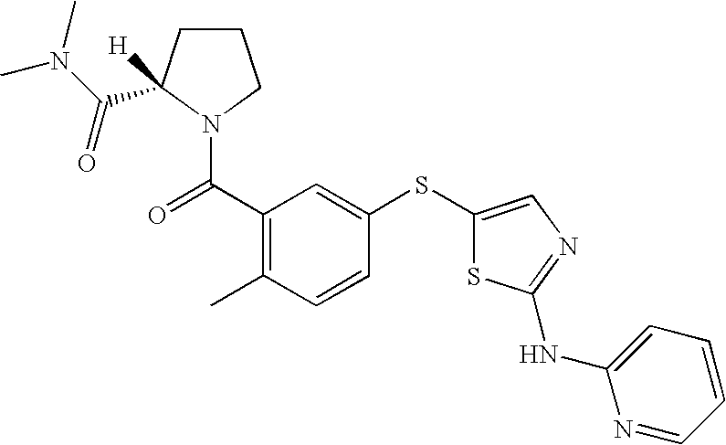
C(C1=C(C)C=CC(SC2=CN=C(NC3=CC=CC=N3)S2)=C1)(=O)N1C(C(N(C)C)=O)([H])CCC1
